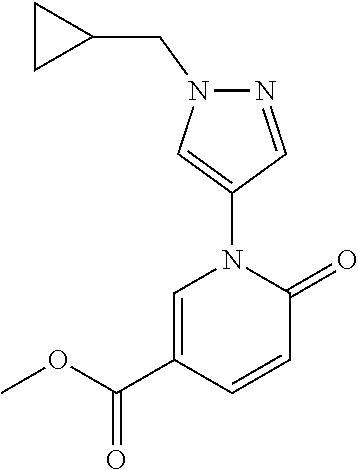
C1=C(C(OC)=O)C=CC(=O)N1C1=CN(CC2CC2)N=C1
